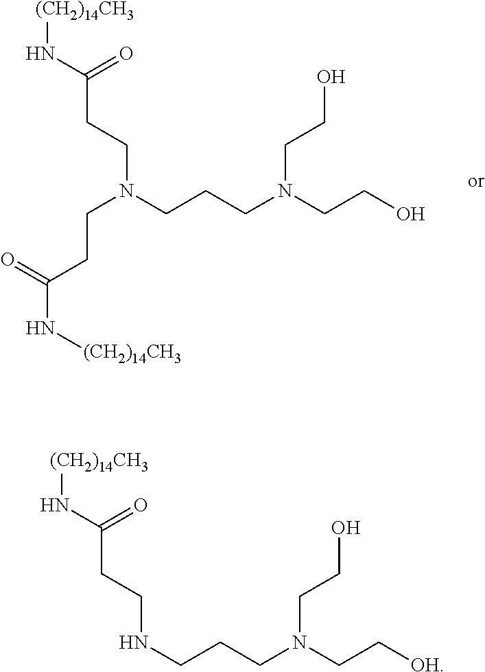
C(N(CCCN(CCO)CCO)CCC(N[(CH2)14CH3])=O)CC(N[(CH2)14CH3])=O.N(CCCN(CC[OH])CCO)CCC(N[(CH2)14CH3])=O
